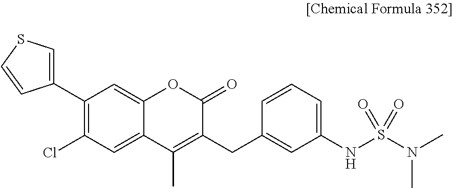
C1=C2C(=CC(Cl)=C1C1=CSC=C1)C(C)=C(CC1=CC(NS(N(C)C)(=O)=O)=CC=C1)C(=O)O2
